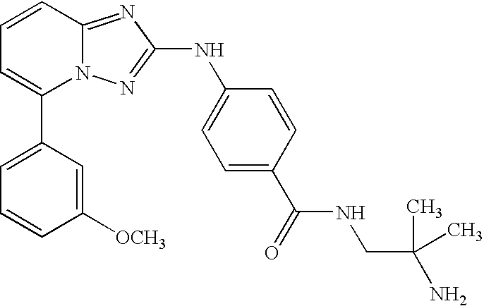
C1(C2=CC=CC3=NC(NC4=CC=C(C(NCC(C)(C)N)=O)C=C4)=NN23)=CC=CC([OCH3])=C1
